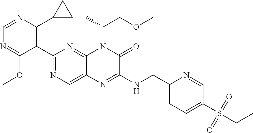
C1(C2=NC=C3C(=N2)N(C(COC)C)C(=O)C(NCC2=CC=C(S(CC)(=O)=O)C=N2)=N3)=C(C2CC2)N=CN=C1OC
